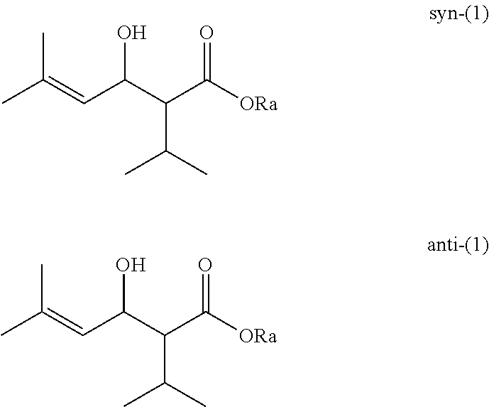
CC(=CC(C(C([ORa])=O)C(C)C)O)C.CC(=CC(C(C([ORa])=O)C(C)C)O)C
